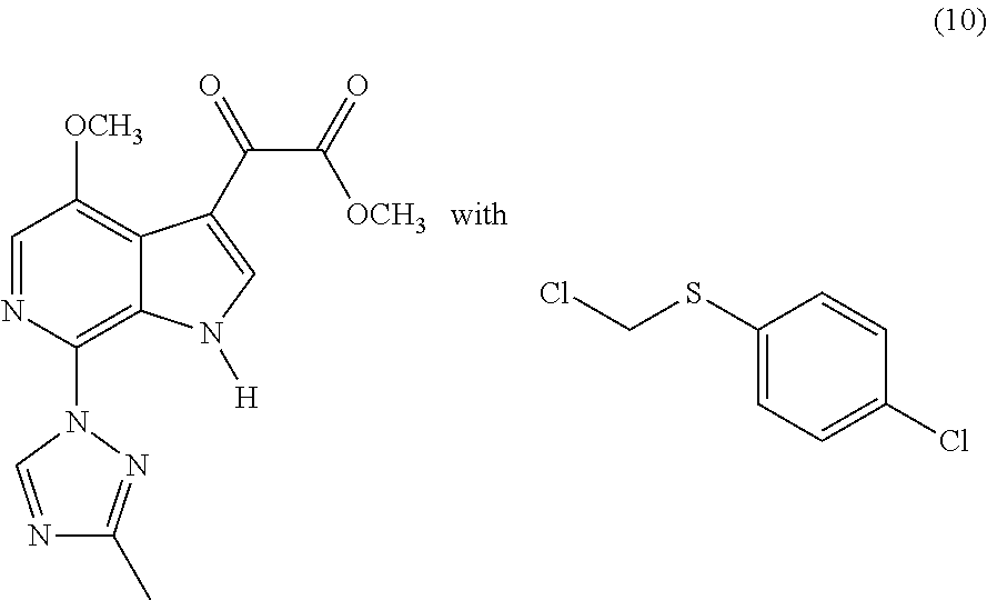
C1=NC(N2C=NC(C)=N2)=C2C(=C1[OCH3])C(C(=O)C(=O)[OCH3])=CN2[H].C1(SCCl)=CC=C(Cl)C=C1
